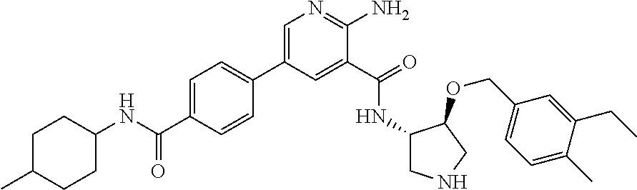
C1=CC(C(NC2CCC(C)CC2)=O)=CC=C1C1=CN=C(N)C(C(=O)NC2CNCC2OCC2=CC=C(C)C(CC)=C2)=C1
